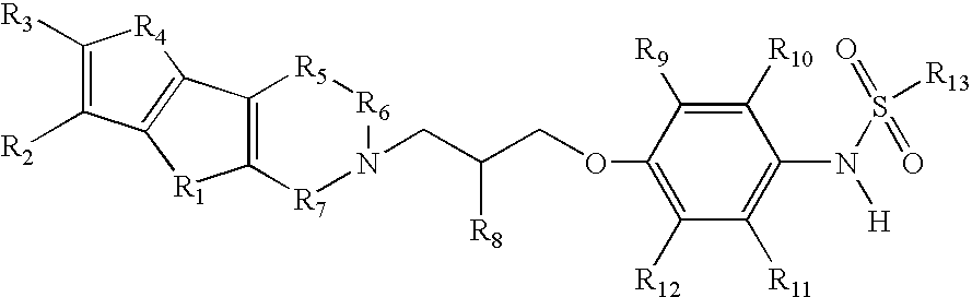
C12=C(C3=C([R1]1)C([R2])=C([R3])[R4]3)[R5][R6]N(CC(COC1=C([R12])C([R11])=C(N(S(=O)(=O)[R13])[H])C([R10])=C1[R9])[R8])[R7]2
